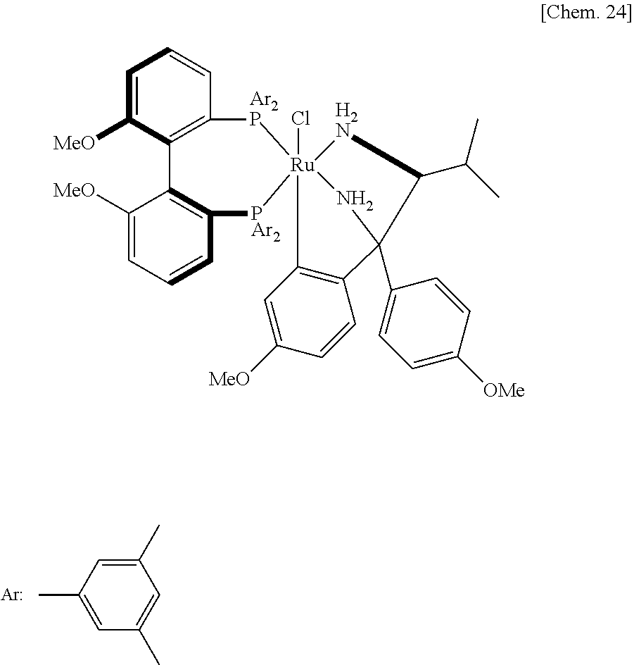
[Ar].CC1=CC(C)=CC(C)=C1.C1([MeO])=CC=CC2=C1C1=C(C=CC=C1[MeO])[PAr2][Ru]13(Cl)([Ar2P]2)[H2N]C(C(C)C)C(C2=CC=C([OMe])C=C2)(N1)C1=C3C=C([MeO])C=C1
